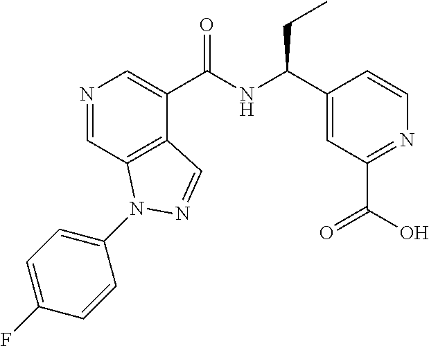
N1=CC2=C(C(C(NC(C3=CC(C(=O)O)=NC=C3)CC)=O)=C1)C=NN2C1=CC=C(F)C=C1
